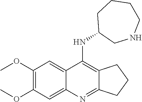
COC1=C(OC)C=C2C(=C1)C(NC1CNCCCC1)=C1C(=N2)CCC1
